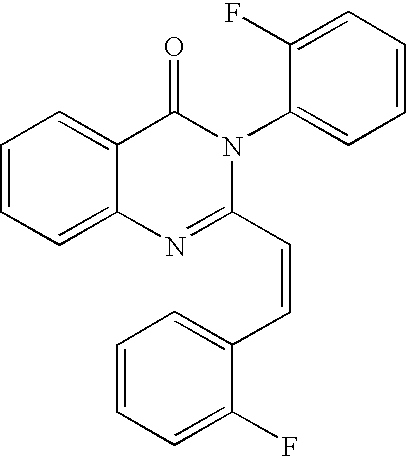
C1=CC=C2C(=C1)C(=O)N(C1=CC=CC=C1F)C(C=CC1=CC=CC=C1F)=N2
